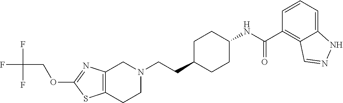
C12=C(N=C(OCC(F)(F)F)S1)CN(CCC1CCC(NC(C3=C4C(=CC=C3)NN=C4)=O)CC1)CC2
